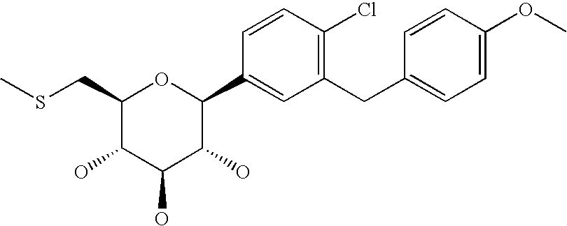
C1(CSC)C(O)C(O)C(O)C(C2=CC(CC3=CC=C(OC)C=C3)=C(Cl)C=C2)O1
